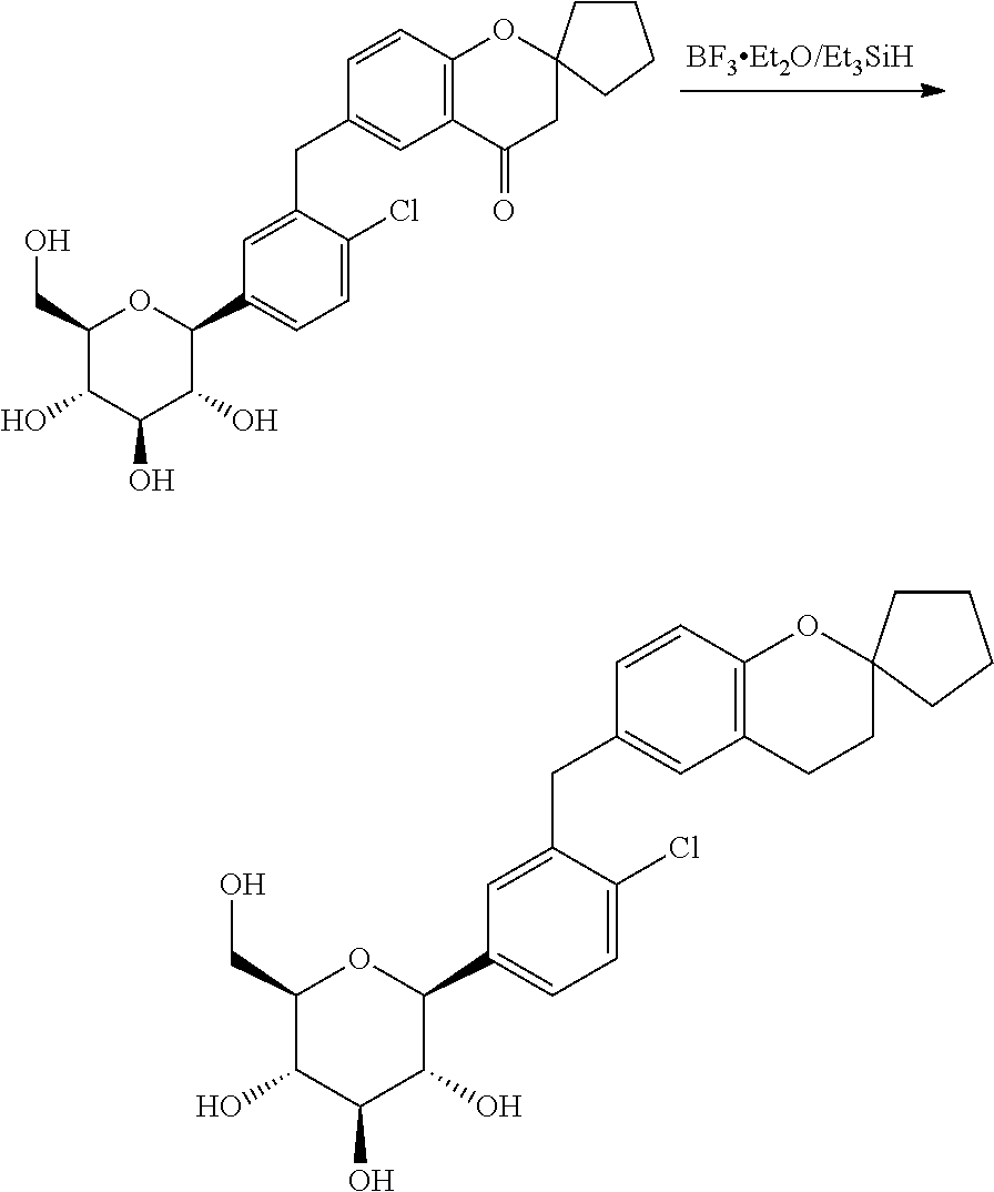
C1=C(CC2=CC3=C(C=C2)OC2(CC3=O)CCCC2)C(Cl)=CC=C1C1OC(CO)C(O)C(O)C1O.C1=C(CC2=CC3=C(C=C2)OC2(CC3)CCCC2)C(Cl)=CC=C1C1OC(CO)C(O)C(O)C1O
